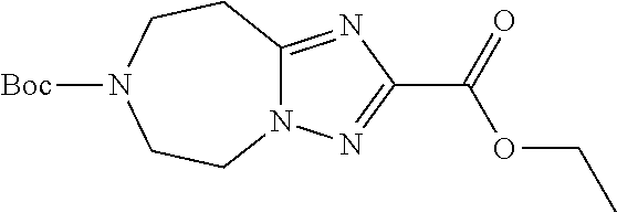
C12=NC(C(=O)OCC)=NN1CCN([Boc])CC2
